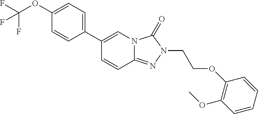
N12C(=NN(CCOC3=C(OC)C=CC=C3)C1=O)C=CC(C1=CC=C(OC(F)(F)F)C=C1)=C2
